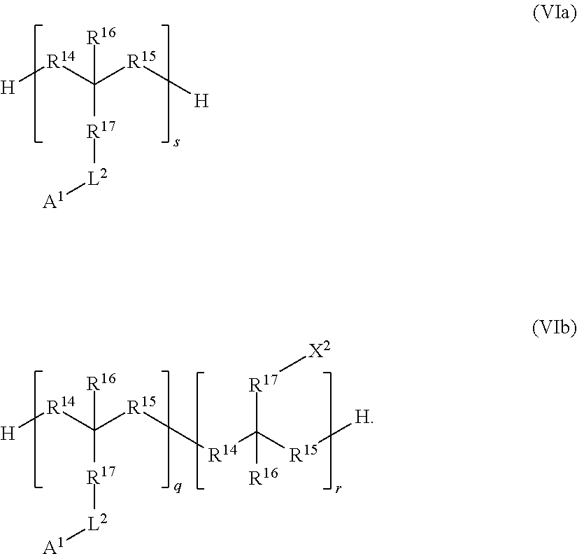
[H][R14]C([R15][H])([R17][L2][A1])[R16].[H][R14]C([R15][R14]C([R15][H])([R17][X2])[R16])([R17][L2][A1])[R16]
